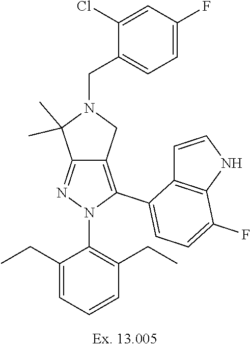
C12=NN(C3=C(CC)C=CC=C3CC)C(C3=CC=C(F)C4=C3C=CN4)=C1CN(CC1=CC=C(F)C=C1Cl)C2(C)C
